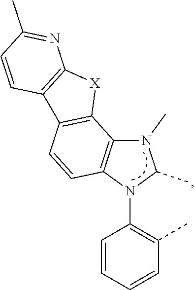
C1=CC=CC(C)=C1N1C(C)N(C)C2=C1C=CC1=C2[X]C2=C1C=CC(C)=N2
